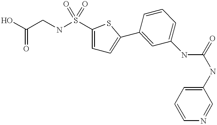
C1=CC(C2=CC=C(S(NCC(O)=O)(=O)=O)S2)=CC(NC(NC2=CC=CN=C2)=O)=C1
